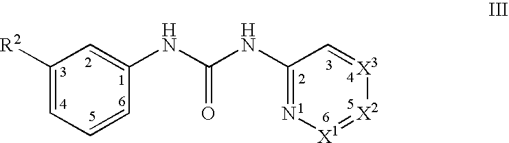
N(C(NC1=N[X1]=[X2][X3]=C1)=O)C1=CC([R2])=CC=C1
